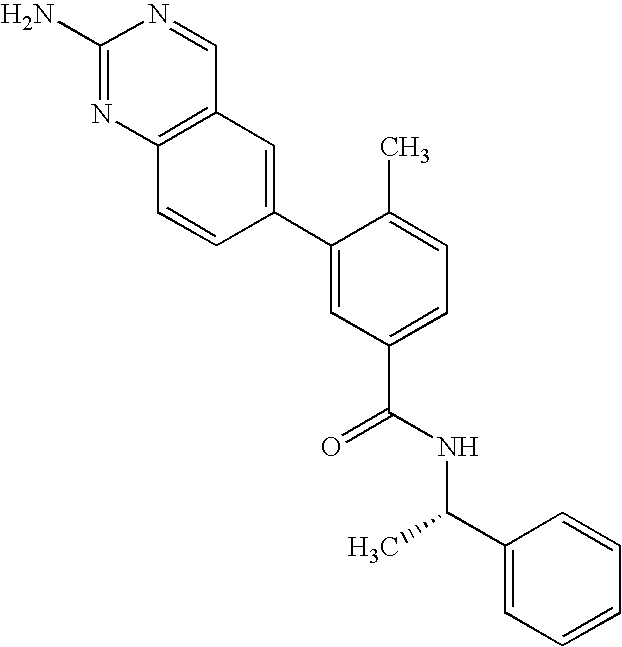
C12=C(N=C(N)N=C1)C=CC(C1=CC(C(=O)NC(C)C3=CC=CC=C3)=CC=C1C)=C2
